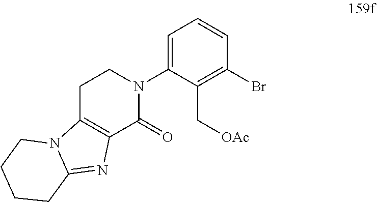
C1=C(N2CCC3=C(C2=O)N=C2N3CCCC2)C(C[OAc])=C(Br)C=C1
